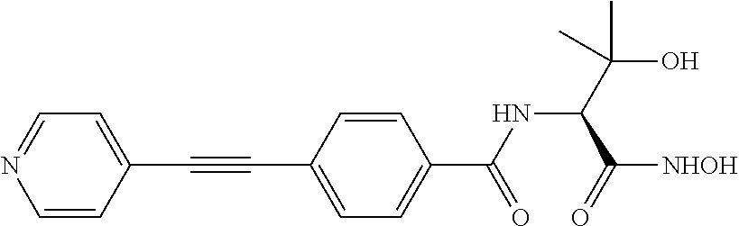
C1=CC(C#CC2=CC=C(C(=O)NC(C(=O)[NHOH])C(O)(C)C)C=C2)=CC=N1
